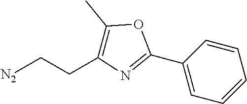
C1=CC(C2=NC(CC[N2])=C(C)O2)=CC=C1
